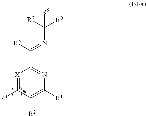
[X]1=C([R3])C([R2])=C([R1])N=C1C([R5])=NC([R8])([R7])[R9]
